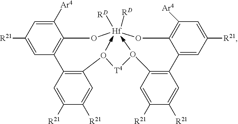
C1=C([R21])C([R21])=CC2=C1O[T4]OC1=C(C3=C(O[Hf]([RD])([RD])OC4=C([Ar4])C=C([R21])C=C24)C([Ar4])=CC([R21])=C3)C=C([R21])C([R21])=C1
